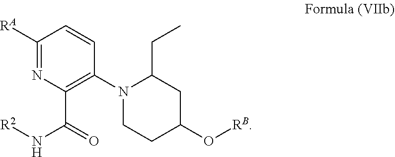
[RA]C1=NC(C(N[R2])=O)=C(N2CCC(O[RB])CC2CC)C=C1
